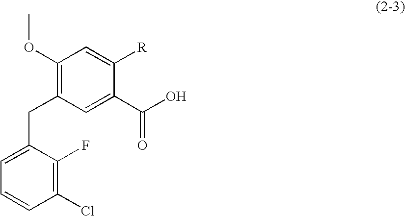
C1(OC)=C(CC2=CC=CC(Cl)=C2F)C=C(C(O)=O)C([R])=C1
